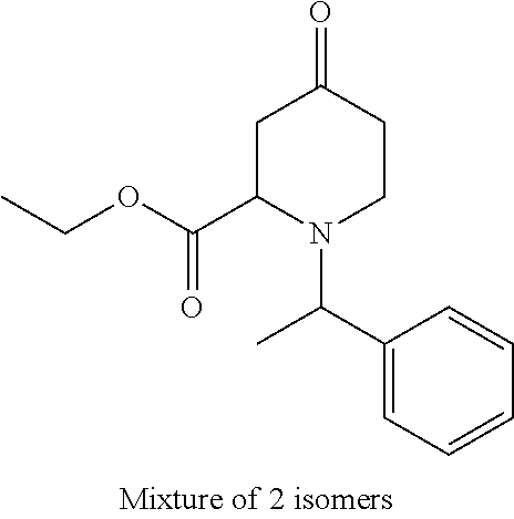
C1(C(C)N2CCC(=O)CC2C(OCC)=O)=CC=CC=C1
